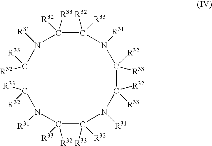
C1([R32])([R33])C([R33])([R32])N([R31])C([R32])([R33])C([R32])([R33])N([R31])C([R33])([R32])C([R33])([R32])N([R31])C([R32])([R33])C([R33])([R32])N1[R31]
